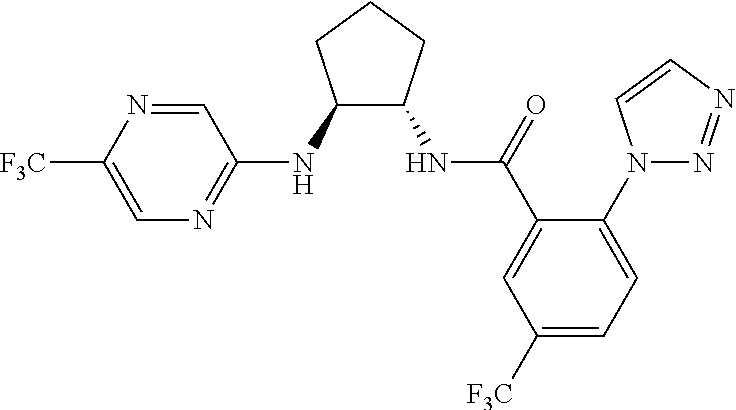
C1(NC2=NC=C([F3C])N=C2)C(NC(=O)C2=CC([F3C])=CC=C2N2N=NC=C2)CCC1
